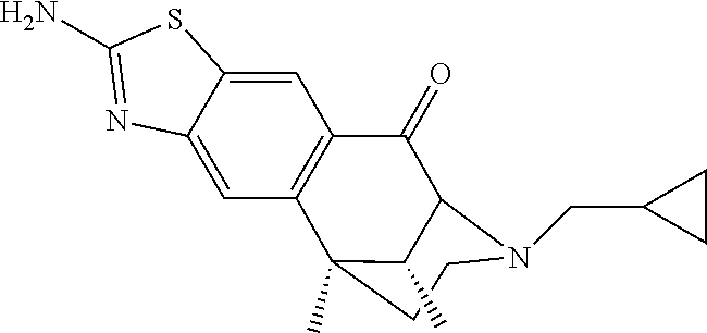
C1(=O)C2N(CC3CC3)CCC(C)(C3=C1C=C1C(=C3)N=C(N)S1)C2C
